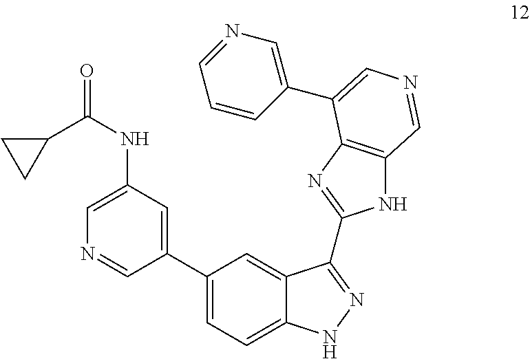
C1=C(NC(C2CC2)=O)C=C(C2=CC=C3C(=C2)C(C2=NC4=C(N2)C=NC=C4C2=CN=CC=C2)=NN3)C=N1
